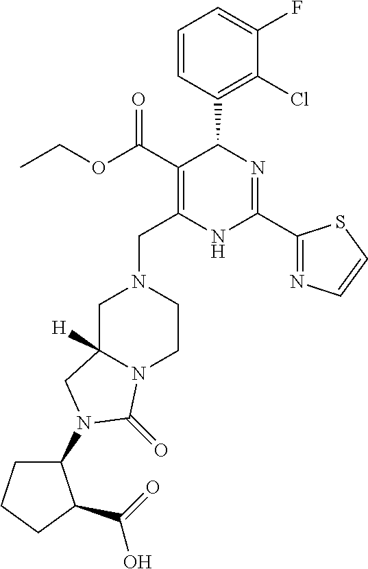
C1=CC(C2C(C(OCC)=O)=C(CN3CC4([H])N(CC3)C(=O)N(C3CCCC3C(=O)O)C4)NC(C3=NC=CS3)=N2)=C(Cl)C(F)=C1
